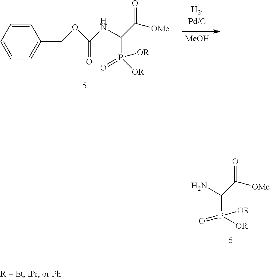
C1=CC=CC=C1COC(=O)NC(P(=O)([OR])[OR])C([OMe])=O.[MeOH].NC(P(=O)([OR])[OR])C([OMe])=O
